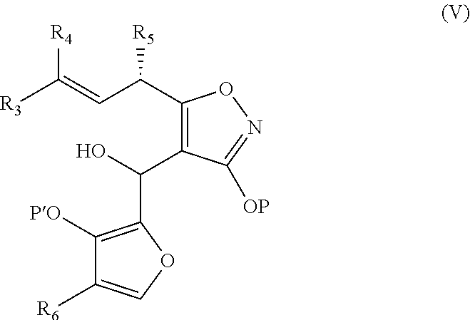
[R3]C(=CC(C1=C(C(O)C2=C([PO])C([R6])=CO2)C([OP])=NO1)[R5])[R4]
